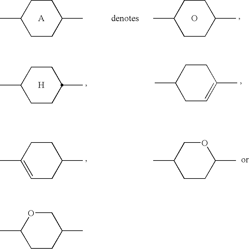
CC1CCC(C)CC1.CC1CCC(C)CC1.O.CC1CCC(C)CC1.[H].CC1CC=C(C)CC1.CC1=CCC(C)CC1.CC1CCC(C)OC1.CC1CCC(C)CO1
